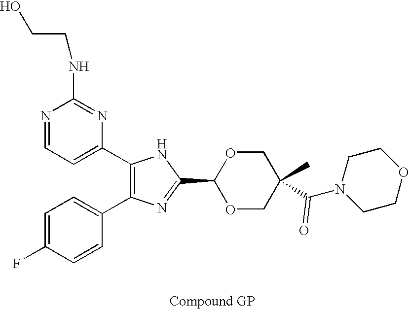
C1(C2=CC=NC(NCCO)=N2)=C(C2=CC=C(F)C=C2)N=C(C2OCC(C(N3CCOCC3)=O)(C)CO2)N1
